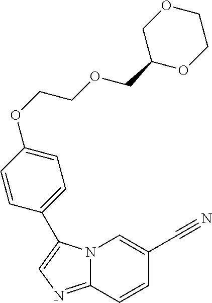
N12C(=NC=C1C1=CC=C(OCCOCC3OCCOC3)C=C1)C=CC(C#N)=C2
